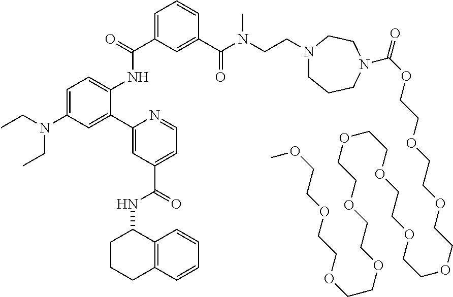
C1=C(C(=O)NC2=CC=C(N(CC)CC)C=C2C2=CC(C(=O)NC3CCCC4=C3C=CC=C4)=CC=N2)C=C(C(N(CCN2CCCN(C(OCCOCCOCCOCCOCCOCCOCCOCCOCCOCCOCCOC)=O)CC2)C)=O)C=C1
